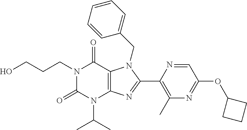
N1(CCCO)C(=O)N(C(C)C)C2=C(C1=O)N(CC1=CC=CC=C1)C(C1=C(C)N=C(OC3CCC3)C=N1)=N2
